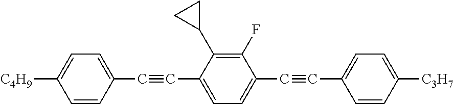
C1=CC(C#CC2=CC=C(C#CC3=CC=C([C3H7])C=C3)C(F)=C2C2CC2)=CC=C1[C4H9]
